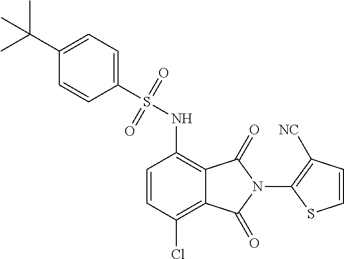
C1=CC(Cl)=C2C(=C1NS(C1=CC=C(C(C)(C)C)C=C1)(=O)=O)C(=O)N(C1=C([NC])C=CS1)C2=O
